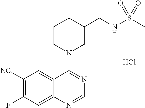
C1([NC])=C(F)C=C2C(=C1)C(N1CC(CNS(C)(=O)=O)CCC1)=NC=N2.Cl
